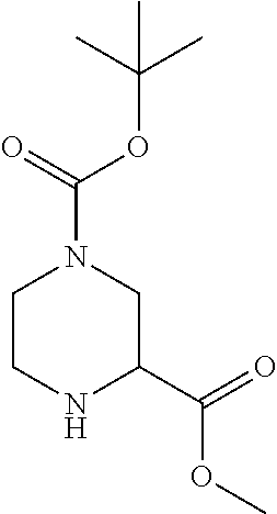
N1C(C(OC)=O)CN(C(=O)OC(C)(C)C)CC1
